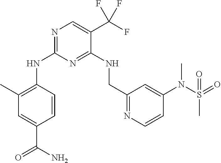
C1=CC(NC2=NC=C(C(F)(F)F)C(NCC3=NC=CC(N(S(=O)(C)=O)C)=C3)=N2)=C(C)C=C1C(N)=O
